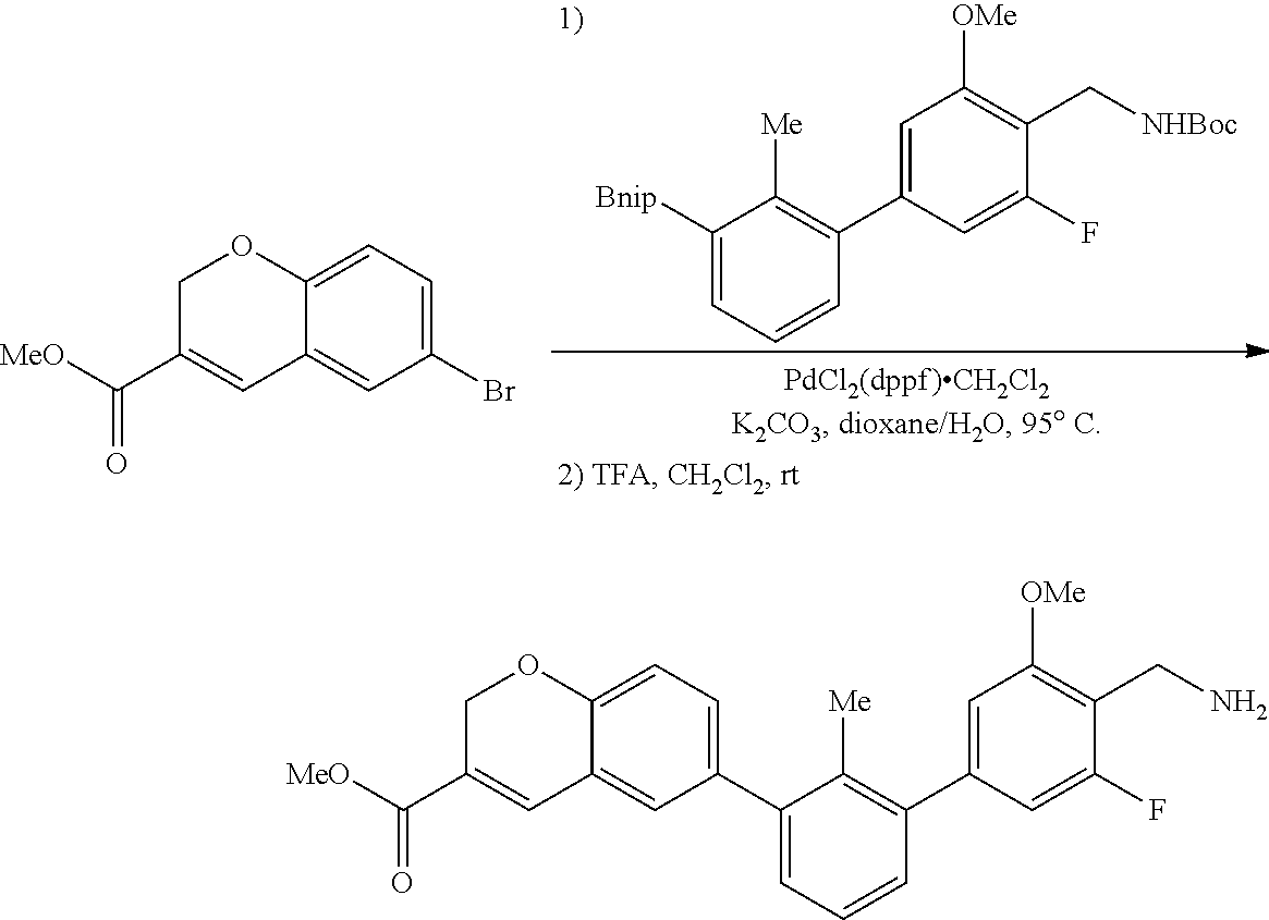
C1([Bnip])=CC=CC(C2=CC([OMe])=C(C[NHBoc])C(F)=C2)=C1[Me].BrC1=CC=C2C(=C1)C=C(C([MeO])=O)CO2.C1(C2=CC=C3C(=C2)C=C(C([MeO])=O)CO3)=CC=CC(C2=CC([OMe])=C(CN)C(F)=C2)=C1[Me]
